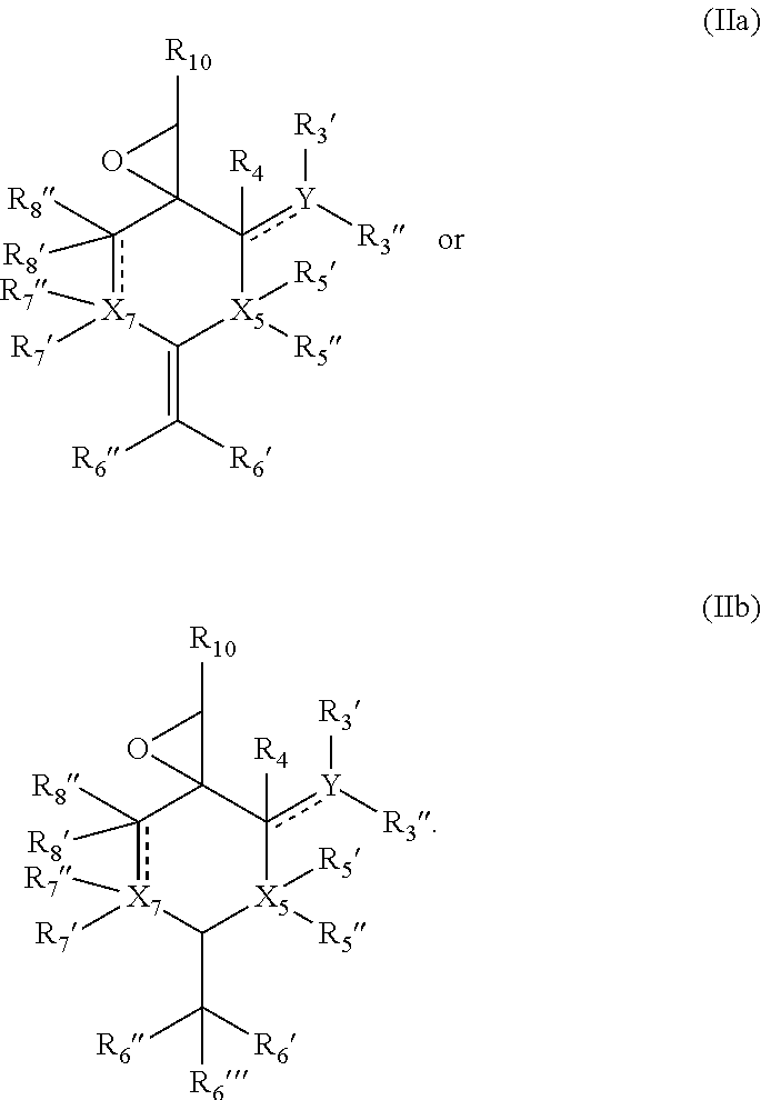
c1([R8])([R8])[X7]([R7])([R7])C(=C([R6])[R6])[X5]([R5])([R5])c([Y]([R3])[R3])([R4])C12C([R10])O2.c1([R8])([R8])[X7]([R7])([R7])C(C([R6])([R6])[R6])[X5]([R5])([R5])c([Y]([R3])[R3])([R4])C12C([R10])O2
